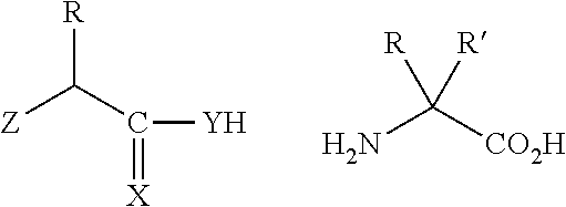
[Z]C(C(=[X])[Y])[R].C(N)([CO2H])([R])[R]
